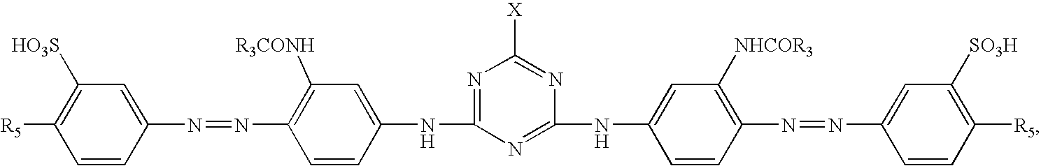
C1=CC(N=NC2=C([R3CONH])C=C(NC3=NC([X])=NC(NC4=CC([NHCOR3])=C(N=NC5=CC([SO3H])=C([R5])C=C5)C=C4)=N3)C=C2)=CC([HO3S])=C1[R5]
